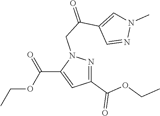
C1(C(OCC)=O)=NN(CC(=O)C2=CN(C)N=C2)C(C(OCC)=O)=C1
